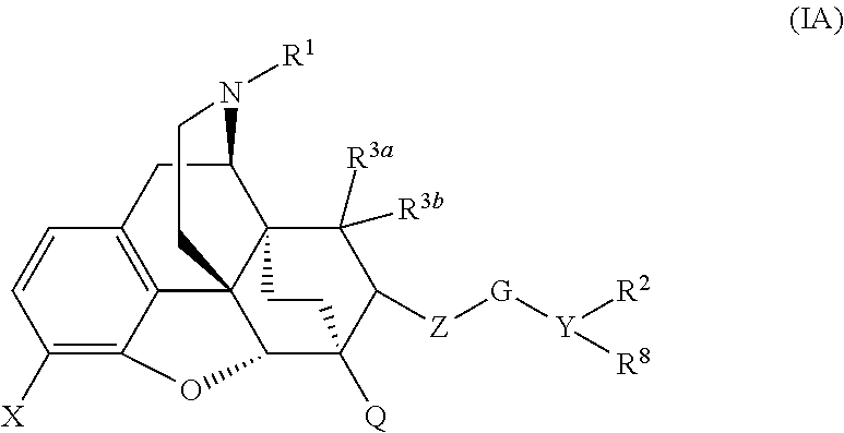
C1([X])=C2C3=C(C=C1)CC1C45C3(C(C([Q])(C([Z][G][Y]([R8])[R2])C4([R3a])[R3b])CC5)O2)CCN1[R1]
